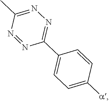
C1(C2=NN=C(C)N=N2)=CC=C([a])C=C1
